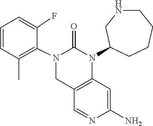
N1=CC2=C(C=C1N)N(C1CNCCCC1)C(=O)N(C1=C(C)C=CC=C1F)C2
